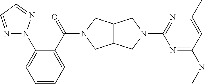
C12C(CN(C(C3=CC=CC=C3N3N=CC=N3)=O)C1)CN(C1=NC(C)=CC(N(C)C)=N1)C2
